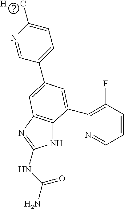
N1C2=C(N=C1NC(N)=O)C=C(C1=CC=C([H      C])N=C1)C=C2C1=C(F)C=CC=N1
